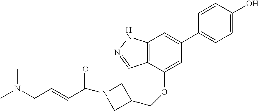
C1(C2=CC3=C(C(OCC4CN(C(C=CCN(C)C)=O)C4)=C2)C=NN3)=CC=C(O)C=C1
